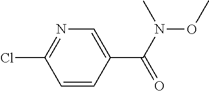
C1=CC(C(N(OC)C)=O)=CN=C1Cl
